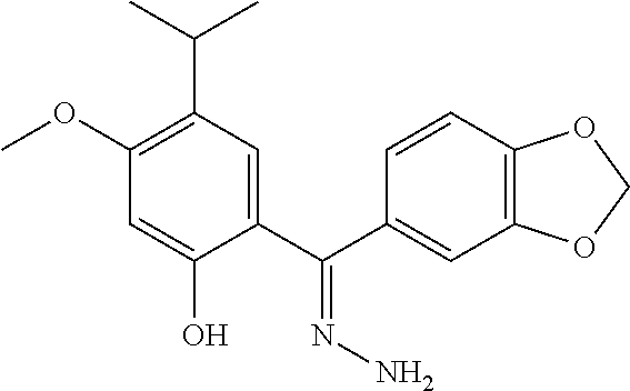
C1(OC)=C(C(C)C)C=C(C(C2=CC3=C(C=C2)OCO3)=NN)C(O)=C1
